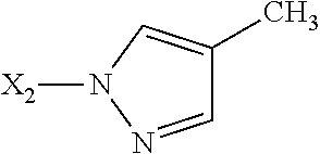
C1=NN([X2])C=C1C
